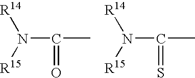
N(C(C)=O)([R15])[R14].N(C(C)=S)([R15])[R14]
